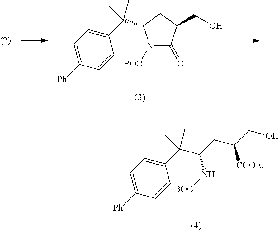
N1([BOC])C(=O)C(CO)CC1C(C1=CC=C([Ph])C=C1)(C)C.C1=C([Ph])C=CC(C(C(CC(CO)[COOEt])N[BOC])(C)C)=C1
